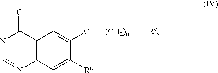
N1C=NC2=C(C1=O)C=C(O[(CH2)n][Rc])C([Rd])=C2
